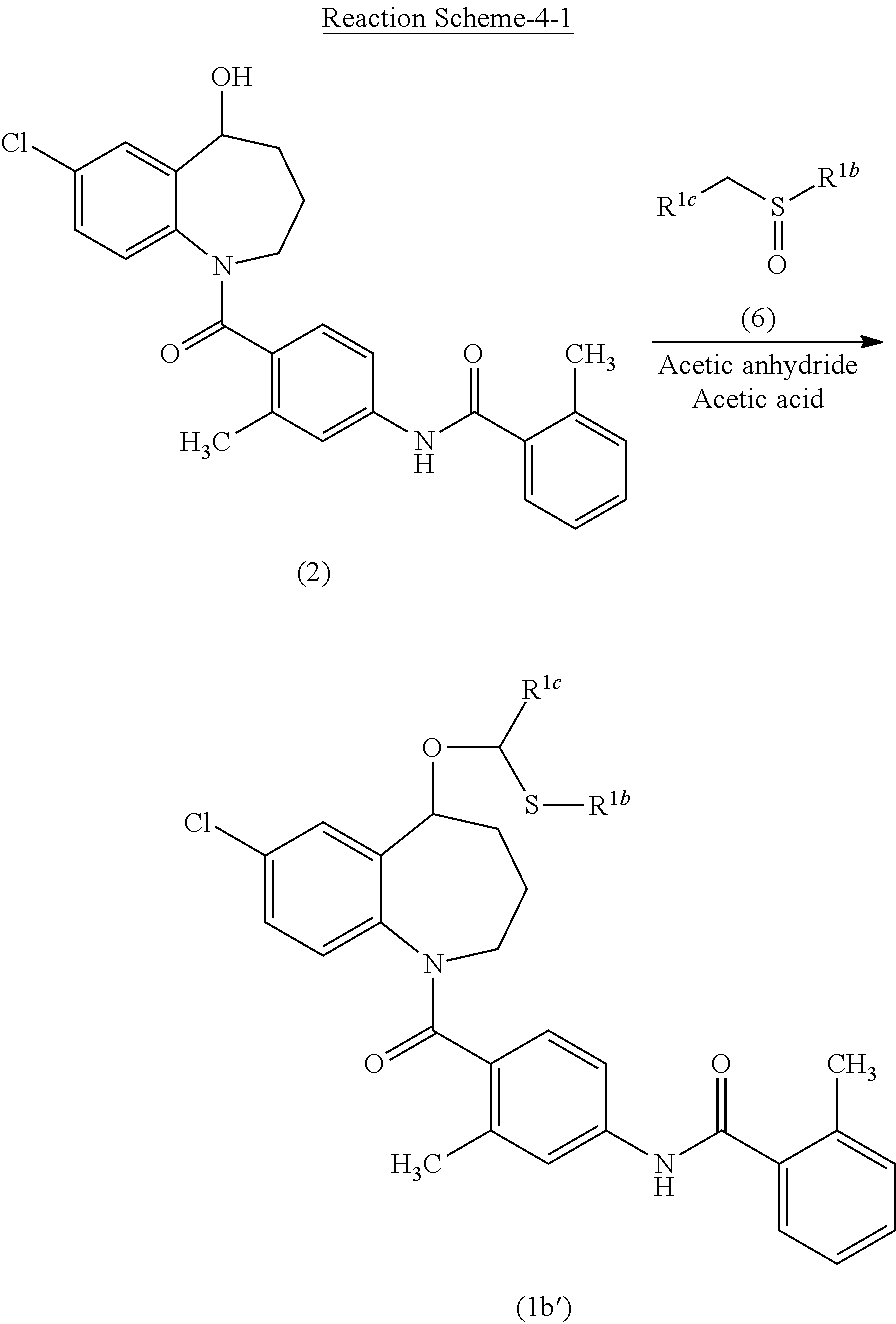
C1(Cl)=CC=C2C(=C1)C(OC([R1c])S[R1b])CCCN2C(=O)C1=C(C)C=C(NC(=O)C2=CC=CC=C2C)C=C1.C1(Cl)=CC=C2C(=C1)C(O)CCCN2C(=O)C1=C(C)C=C(NC(=O)C2=CC=CC=C2C)C=C1.[R1c]CS([R1b])=O
